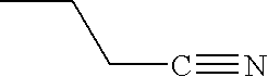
CCCC#N
